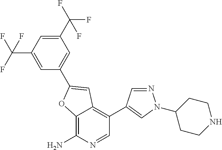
C1(C(F)(F)F)=CC(C(F)(F)F)=CC(C2=CC3=C(C4=CN(C5CCNCC5)N=C4)C=NC(N)=C3O2)=C1
